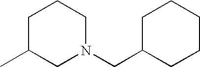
C1C(C)CN(CC2CCCCC2)CC1
